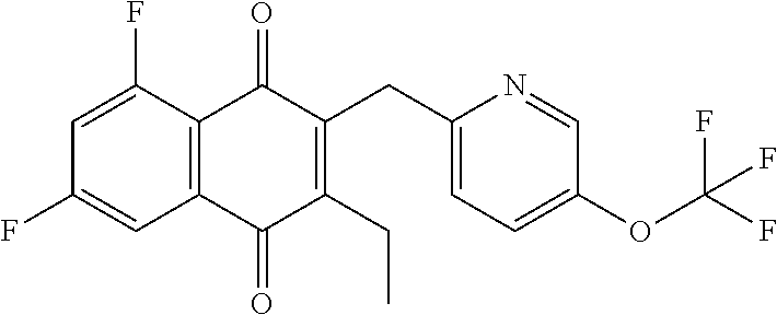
C1=C(F)C2=C(C(=O)C(CC)=C(CC3=CC=C(OC(F)(F)F)C=N3)C2=O)C=C1F
